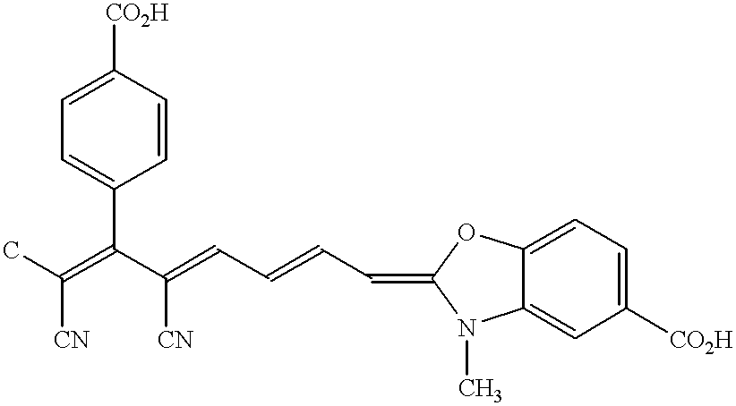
C(=C(C(=CC=CC=C1N(C)C2=CC([CO2H])=CC=C2O1)[CN])C1=CC=C([CO2H])C=C1)([CN])C
